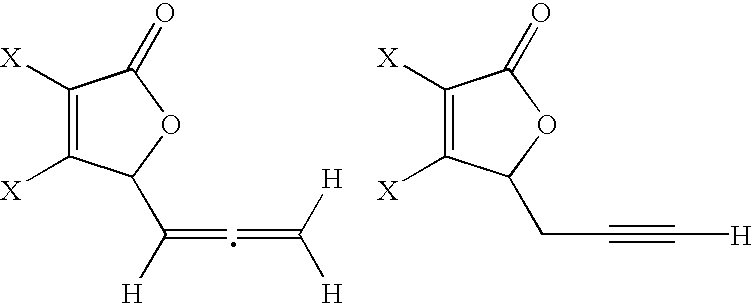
C1([X])=C([X])C(C(=C=C([H])[H])[H])OC1=O.C1([X])=C([X])C(CC#C[H])OC1=O
